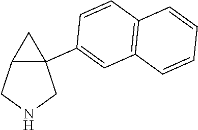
C12(C3=CC4=C(C=C3)C=CC=C4)C(CNC1)C2
